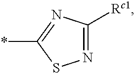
N1=C([Rc1])N=C(*)S1
